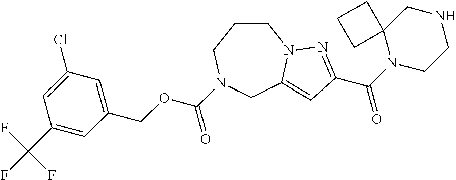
C1CCN(C(OCC2=CC(Cl)=CC(C(F)(F)F)=C2)=O)CC2=CC(C(=O)N3CCNCC34CCC4)=NN12
